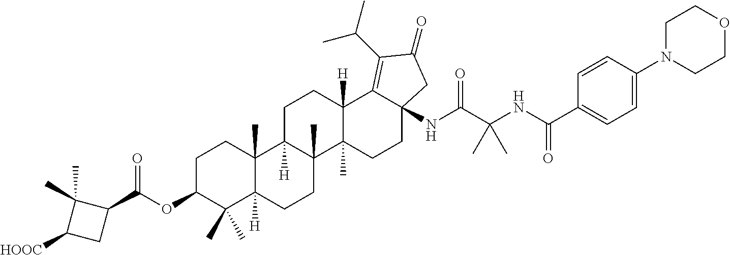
C1C(OC(=O)C2C(C)(C)C([HOOC])C2)C(C)(C)C2([H])C(C)(C1)C1([H])C(C)(CC2)C2(C)C([H])(CC1)C1=C(C(C)C)C(=O)CC1(NC(C(NC(=O)C1=CC=C(N3CCOCC3)C=C1)(C)C)=O)CC2
